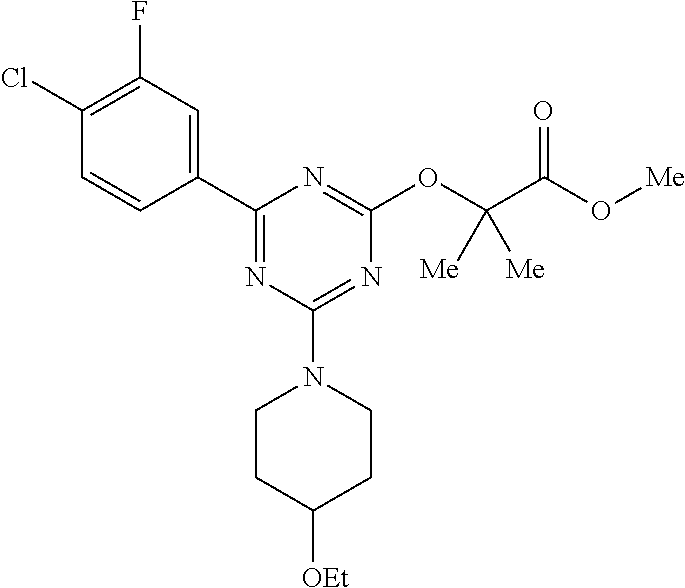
ClC1=C(F)C=C(C2=NC(N3CCC([OEt])CC3)=NC(OC(C(O[Me])=O)([Me])[Me])=N2)C=C1
